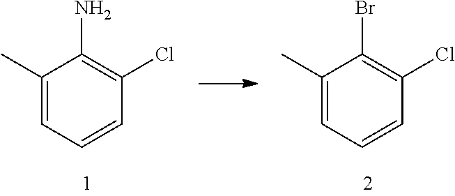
C1(C)=CC=CC(Cl)=C1N.C1(C)=CC=CC(Cl)=C1Br
